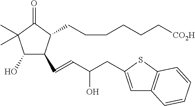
C1(O)C(C=CC(CC2=CC3=C(S2)C=CC=C3)O)C(CCCCCC[CO2H])C(=O)C1(C)C
